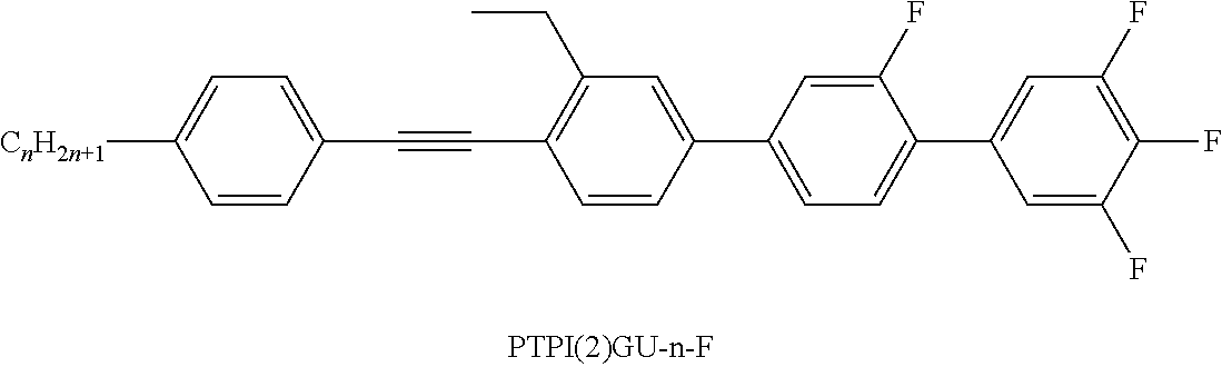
C1=CC(C2=CC=C(C3=CC(F)=C(F)C(F)=C3)C(F)=C2)=CC(CC)=C1C#CC1=CC=C([CnH2n+1])C=C1
